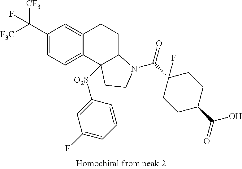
[F3C]C(C1=CC=C2C(=C1)CCC1C2([O2S]C2=CC(F)=CC=C2)CCN1C(C1(F)CCC(C(O)=O)CC1)=O)([CF3])F
